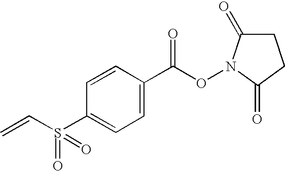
C=CS(C1=CC=C(C(ON2C(=O)CCC2=O)=O)C=C1)(=O)=O
